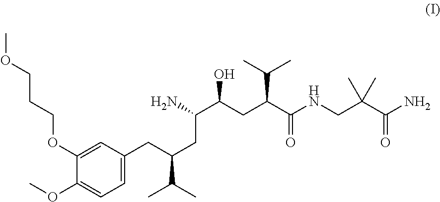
C1(OCCCOC)=CC(CC(CC(C(CC(C(NCC(C(N)=O)(C)C)=O)C(C)C)O)N)C(C)C)=CC=C1OC
